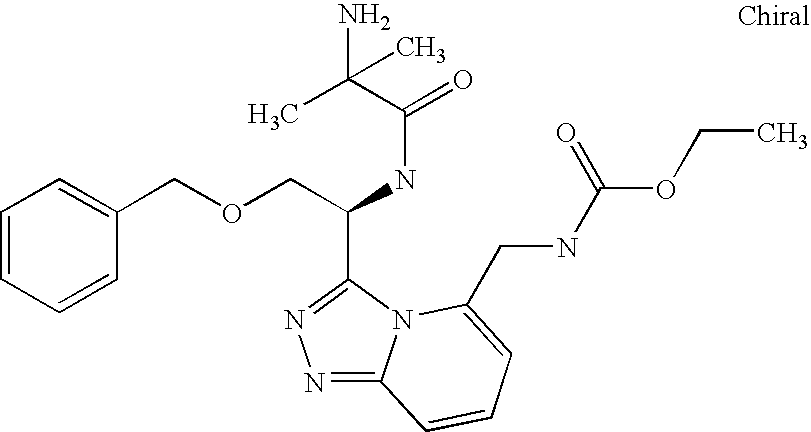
C(C(NC(=O)C(C)(N)C)C1=NN=C2N1C(CNC(OCC)=O)=CC=C2)OCC1=CC=CC=C1
